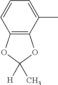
C1=C(C)C2=C(C=C1)OC([H])(C)O2
